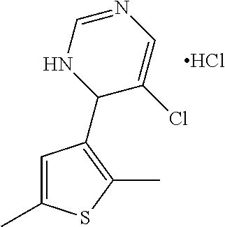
C1=C(C)SC(C)=C1C1C(Cl)=CN=CN1.Cl
